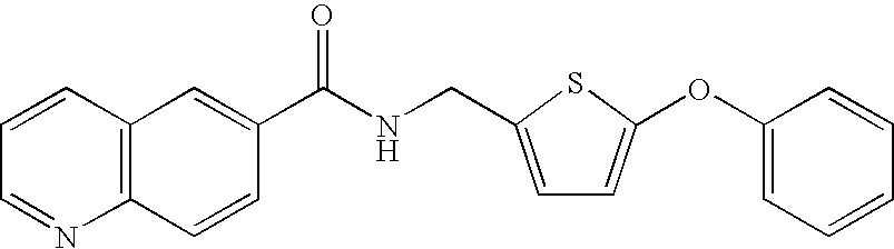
C12=C(C=C(C(NCC3=CC=C(OC4=CC=CC=C4)S3)=O)C=C1)C=CC=N2
